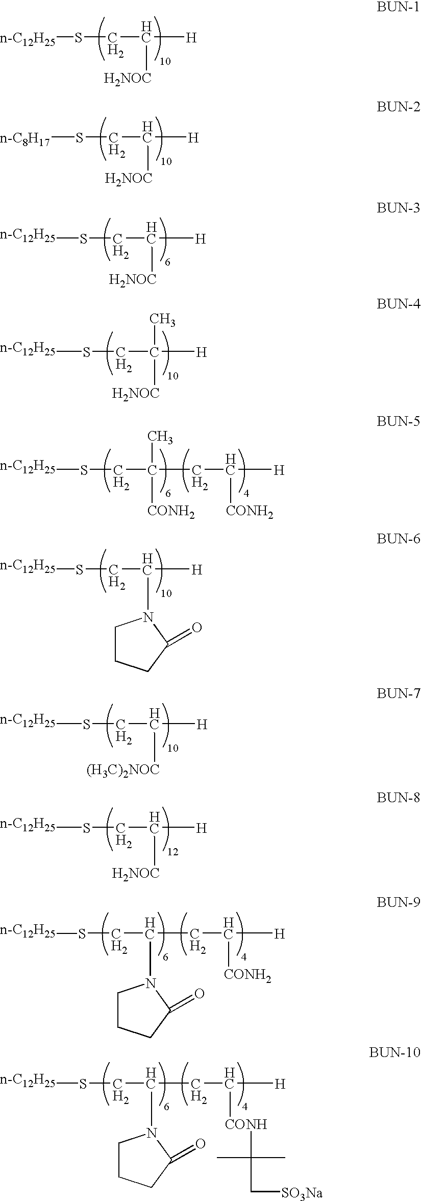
[n-C12H25]SCC([H])[H2NOC].[n-C8H17]SCC([H])[H2NOC].[n-C12H25]SCC([H])[H2NOC].[n-C12H25]SCC([H])([H2NOC])C.[n-C12H25]SCC([CONH2])(C)CC([CONH2])[H].[n-C12H25]SCC([H])N1CCCC1=O.[n-C12H25]SCC([H])[(H3C)2NOC].[n-C12H25]SCC([H])[H2NOC].[n-C12H25]SCC(CC([CONH]C(C)(C)C[SO3Na])[H])N1CCCC1=O.[n-C12H25]SCC(CC([CONH2])[H])N1CCCC1=O
